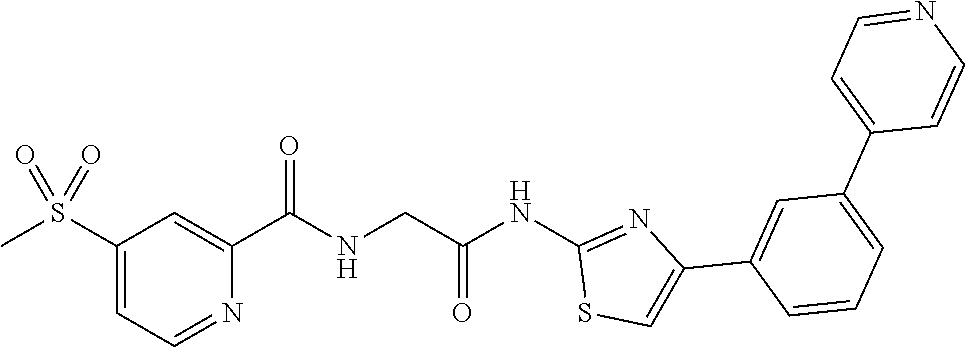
C1(S(C)(=O)=O)=CC=NC(C(=O)NCC(NC2=NC(C3=CC(C4=CC=NC=C4)=CC=C3)=CS2)=O)=C1
